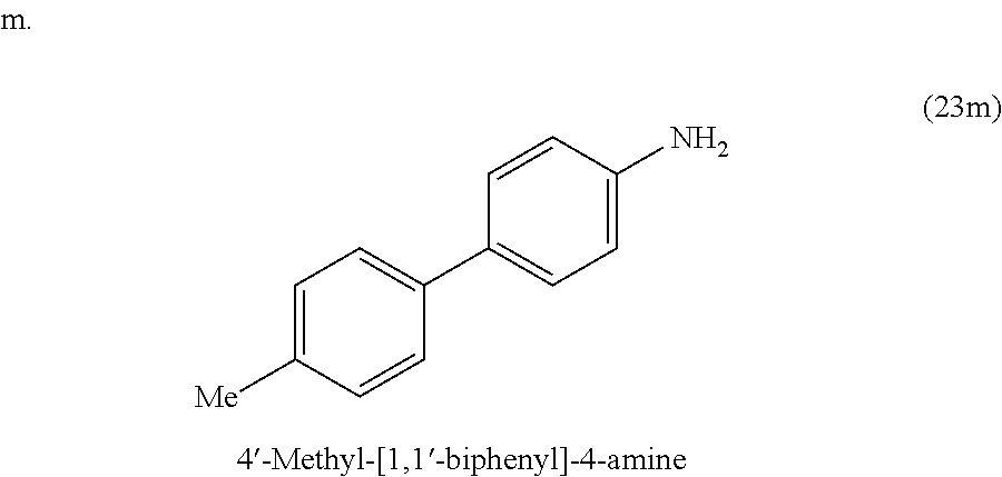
C1=CC(N)=CC=C1C1=CC=C([Me])C=C1
